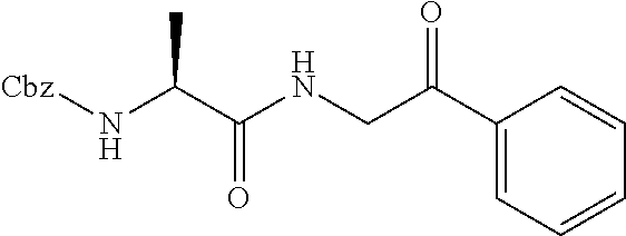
C(C(=O)NCC(C1=CC=CC=C1)=O)(N[Cbz])C
